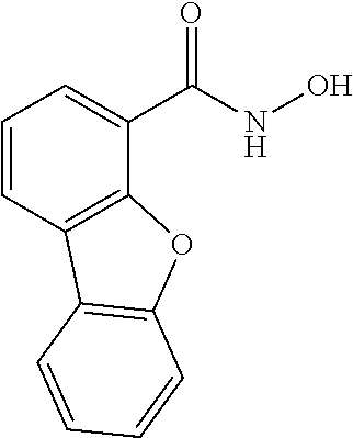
C1=CC=C(C(NO)=O)C2=C1C1=C(O2)C=CC=C1
